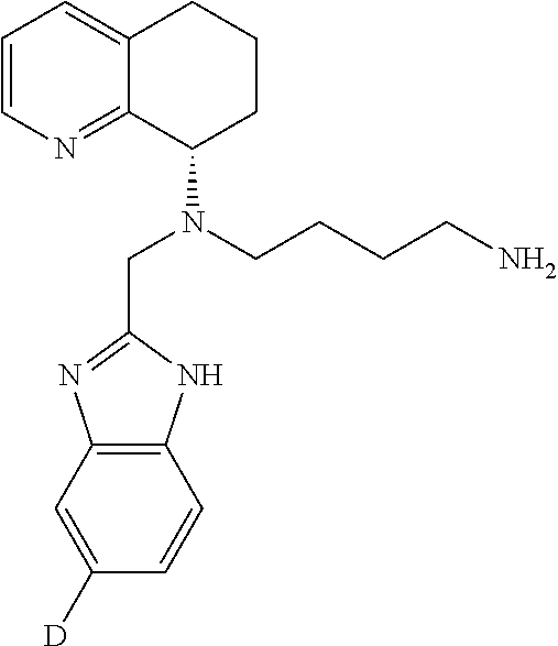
C12=C(C=C([D])C=C1)N=C(CN(C1CCCC3=CC=CN=C13)CCCCN)N2
